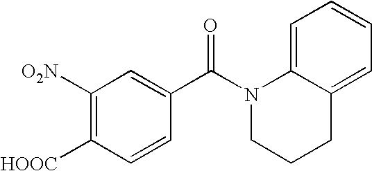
C1([O2N])=C([HOOC])C=CC(C(N2CCCC3=CC=CC=C23)=O)=C1
